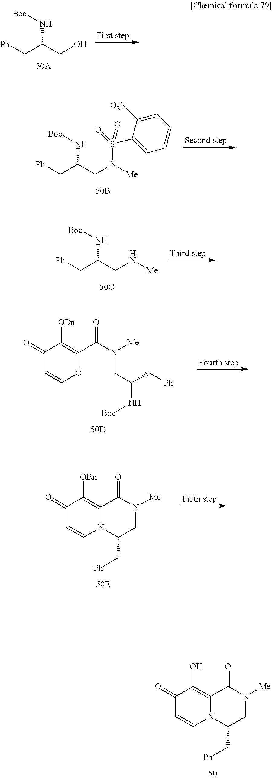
[Ph]CC(CO)N[Boc].[Ph]CC(CN([Me])S(C1=CC=CC=C1[O2N])(=O)=O)N[Boc].[Ph]CC(CN[Me])N[Boc].C1(=O)C=COC(C(=O)N(CC(N[Boc])C[Ph])[Me])=C1[OBn].C1(=O)C=CN2C(=C1[OBn])C(=O)N([Me])CC2C[Ph].C1(=O)C=CN2C(=C1O)C(=O)N([Me])CC2C[Ph]
